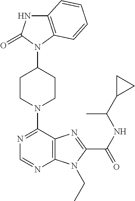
C12=C(C=CC=C1)N(C1CCN(C3=NC=NC4=C3N=C(C(NC(C)C3CC3)=O)N4CC)CC1)C(=O)N2
